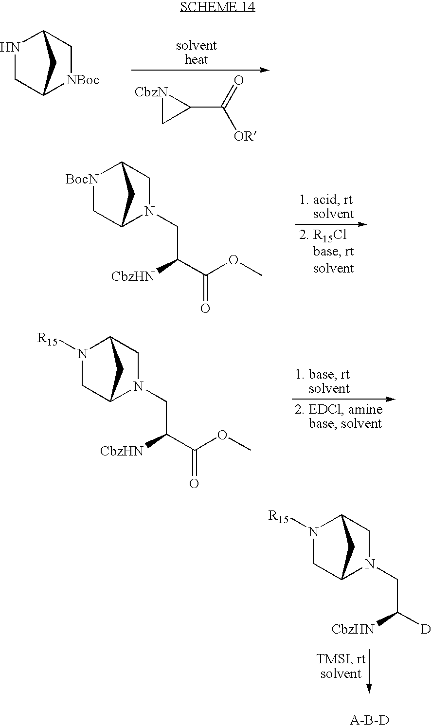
[CbzN]1CC1C(=O)[OR].N1CC2[NBoc]CC1C2.[BocN]1CC2N(CC(C(OC)=O)[CbzHN])CC1C2.N1([R15])CC2N(CC(C(OC)=O)[CbzHN])CC1C2.N1([R15])CC2N(CC([D])[CbzHN])CC1C2
